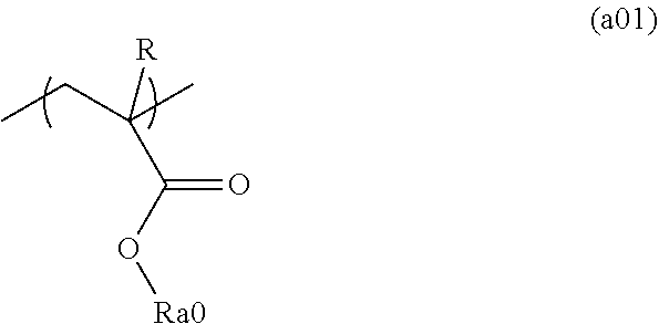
CCC(C)([R])C(O[Ra0])=O
